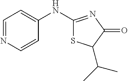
C1=NC=CC(NC2=NC(=O)C(C(C)C)S2)=C1
